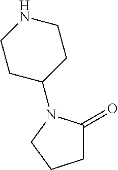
C1C(N2C(=O)CCC2)CCNC1
